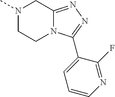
N1(C)CCN2C(=NN=C2C2=CC=CN=C2F)C1
